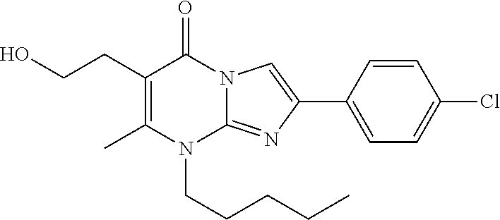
CC1=C(CCO)C(=O)N2C(=NC(C3=CC=C(Cl)C=C3)=C2)N1CCCCC
